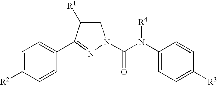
C1C([R1])C(C2=CC=C([R2])C=C2)=NN1C(N(C1=CC=C([R3])C=C1)[R4])=O
